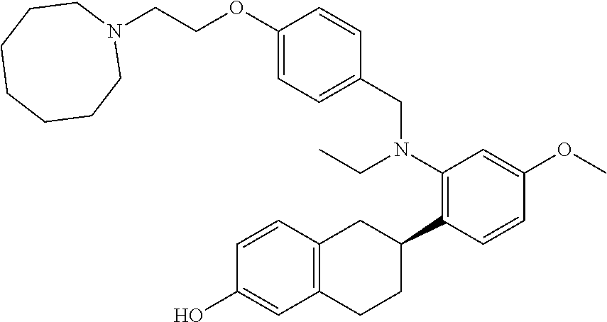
C12=C(C=CC(O)=C1)CC(C1=C(N(CC)CC3=CC=C(OCCN4CCCCCCC4)C=C3)C=C(OC)C=C1)CC2
